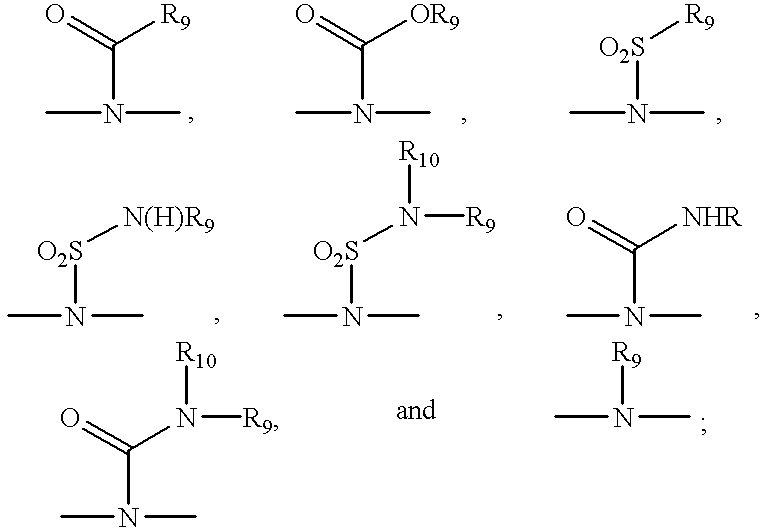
CN(C)[O2S]N([R9])[R10].CN(C)C(=O)[NHR].CN(C)C(N([R10])[R9])=O.CN(C)[R9].CN(C)C(=O)[R9].CN(C)C(=O)[OR9].CN(C)[O2S][N(H)R9].CN(C)[O2S][R9]
